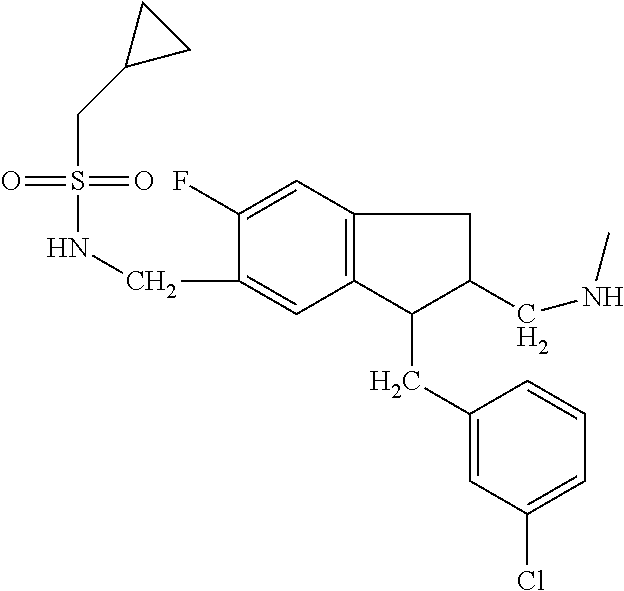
S(=O)(NCC1=CC2=C(C=C1F)CC(CNC)C2CC1=CC(Cl)=CC=C1)(=O)CC1CC1
